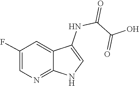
C12=NC=C(F)C=C1C(NC(C(O)=O)=O)=CN2
